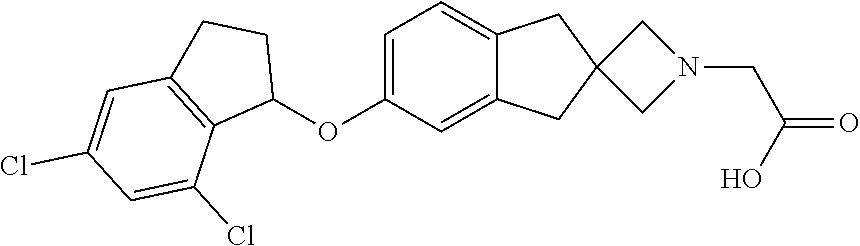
C1=C(OC2CCC3=C2C(Cl)=CC(Cl)=C3)C=C2C(=C1)CC1(C2)CN(CC(=O)O)C1
